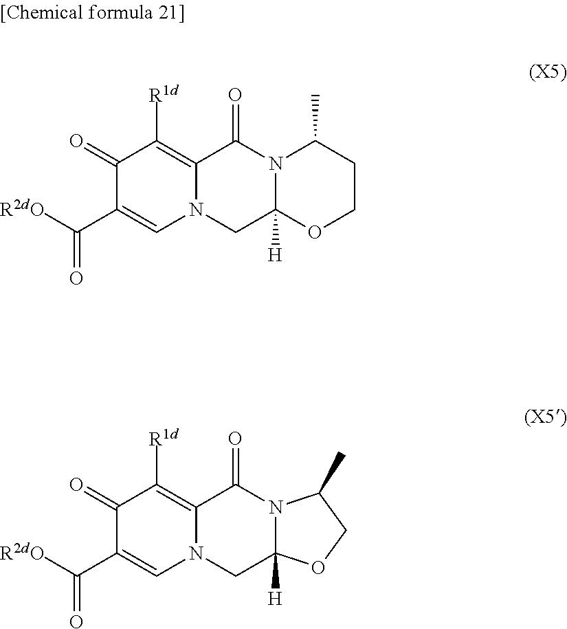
C1(=O)C(C([R2dO])=O)=CN2C(=C1[R1d])C(=O)N1C([H])(C2)OCCC1C.C1(=O)C(C([R2dO])=O)=CN2C(=C1[R1d])C(=O)N1C([H])(C2)OCC1C
